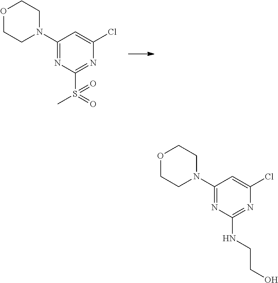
C1(N2CCOCC2)=NC(S(=O)(C)=O)=NC(Cl)=C1.C1(N2CCOCC2)=NC(NCCO)=NC(Cl)=C1
